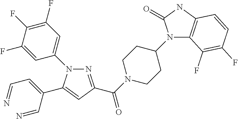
N1=C(C(=O)N2CCC(N3C4=C(NC3=O)C=CC(F)=C4F)CC2)C=C(C(=CC=N)C=N)N1C1=CC(F)=C(F)C(F)=C1
